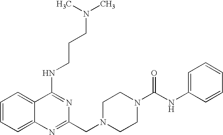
C1=CC=C2C(=C1)C(NCCCN(C)C)=NC(CN1CCN(C(NC3=CC=CC=C3)=O)CC1)=N2
